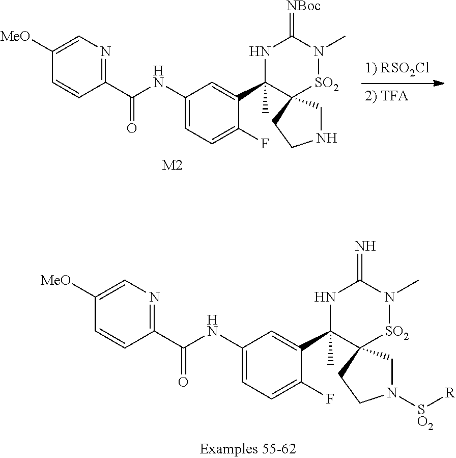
C1(NC(C2=NC=C([MeO])C=C2)=O)=CC=C(F)C(C2(C)NC(=N)N(C)[SO2]C23CN([SO2][R])CC3)=C1.C1(NC(C2=NC=C([MeO])C=C2)=O)=CC=C(F)C(C2(C)NC(=[NBoc])N(C)[SO2]C23CNCC3)=C1.[M2]
